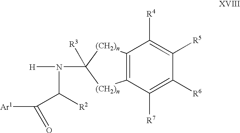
C12=C([(CH2)n]C([R3])(N([H])C([R2])C(=O)[Ar1])[(CH2)n]1)C([R4])=C([R5])C([R6])=C2[R7]
